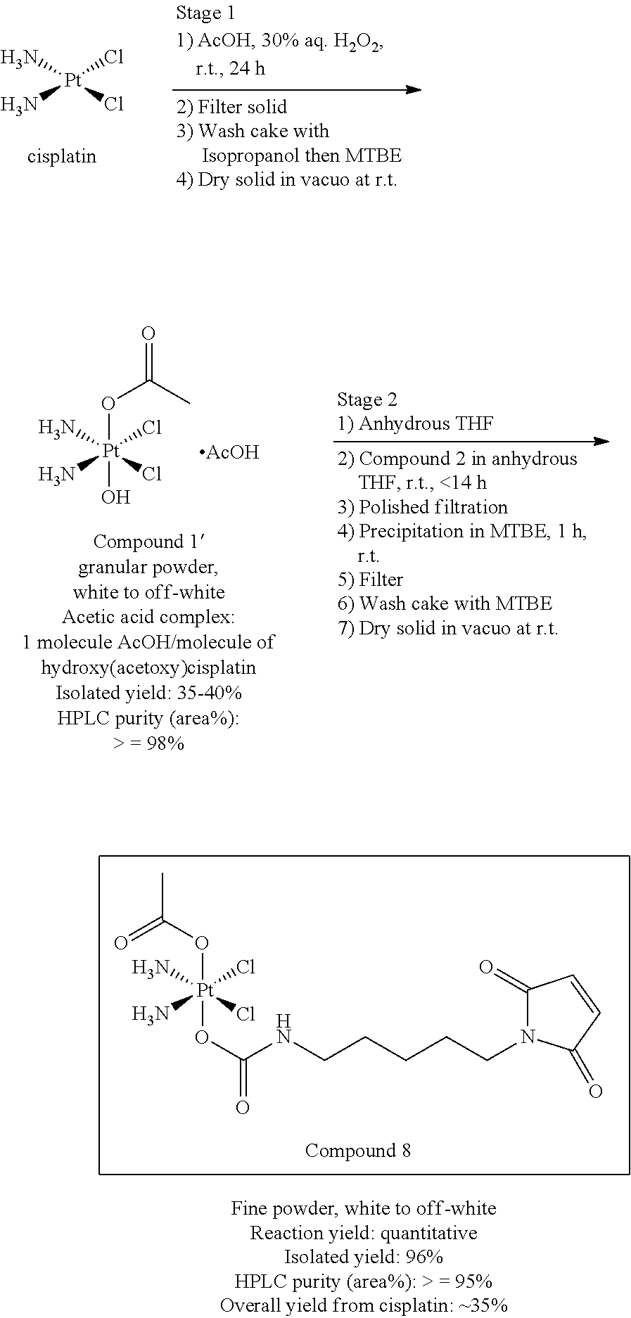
[Pt](Cl)(N)(N)Cl.[Pt](Cl)(N)(N)(Cl)(OC(=O)C)O.[AcOH].[Pt](Cl)(N)(N)(Cl)(OC(C)=O)OC(=O)NCCCCCN1C(=O)C=CC1=O
